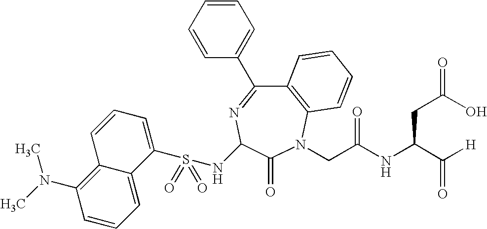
N(C1N=C(C2=CC=CC=C2)C2=C(N(CC(NC(C([H])=O)CC(=O)O)=O)C1=O)C=CC=C2)S(C1=CC=CC2=C(N(C)C)C=CC=C12)(=O)=O
